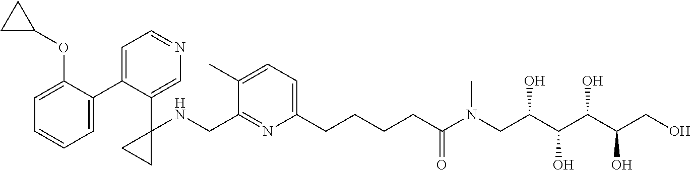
C1=C(OC2CC2)C(C2=CC=NC=C2C2(NCC3=NC(CCCCC(N(CC(C(C(C(CO)O)O)O)O)C)=O)=CC=C3C)CC2)=CC=C1
